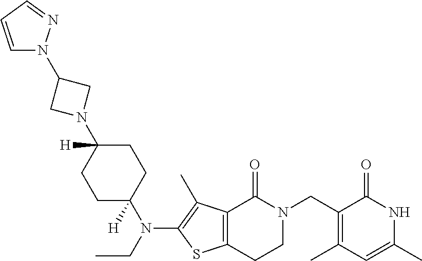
C1=CC=NN1C1CN(C2([H])CCC(N(CC)C3=C(C)C4=C(S3)CCN(CC3=C(C)C=C(C)NC3=O)C4=O)([H])CC2)C1
